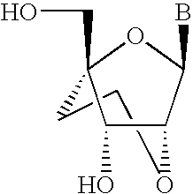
C1COC2C(O)C1(CO)OC2B
